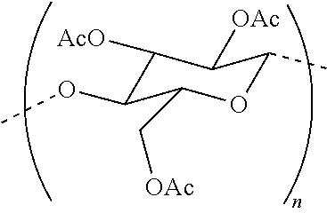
C1([AcO])C(OC)C(C[OAc])OC(C)C1[OAc]
